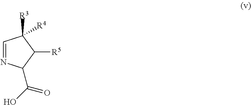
C1=NC(C(O)=O)C([R5])C1([R3])[R4]
